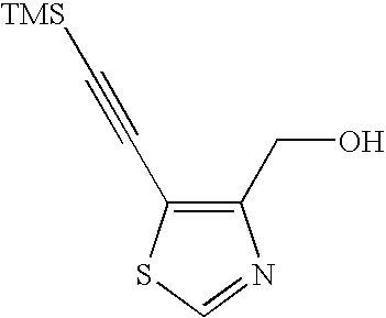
C1(CO)=C(C#C[TMS])SC=N1
